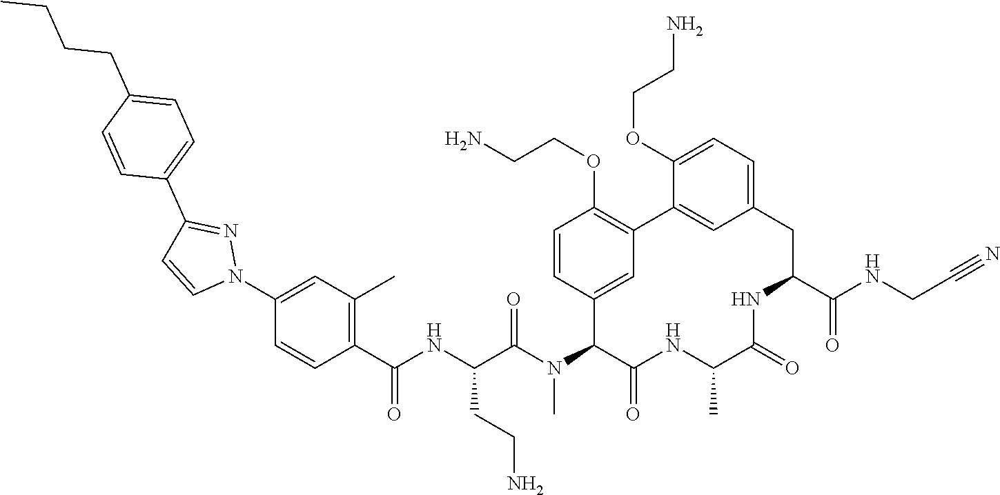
C1(C(NC(C(N(C2C(=O)NC(C)C(=O)NC(C(NCC#N)=O)CC3=CC=C(OCCN)C(=C3)C3=C(OCCN)C=CC2=C3)C)=O)CCN)=O)=C(C)C=C(N2N=C(C3=CC=C(CCCC)C=C3)C=C2)C=C1
